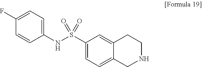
C1=CC(NS(C2=CC=C3C(=C2)CCNC3)(=O)=O)=CC=C1F
